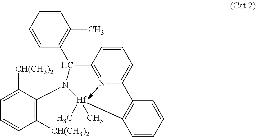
C12=C(C=CC=C1)[Hf](C)(C)N(C1=C([CH(CH3)2])C=CC=C1[CH(CH3)2])C(C1=C(C)C=CC=C1)C1=NC2=CC=C1
